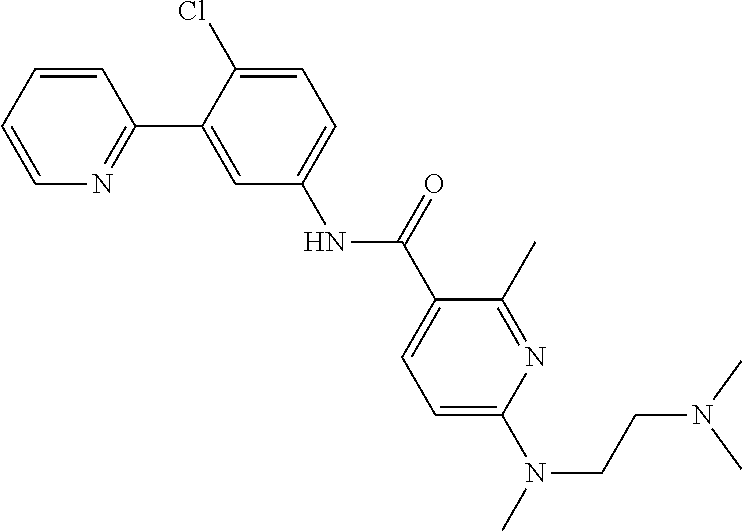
CN(C)CCN(C1=CC=C(C(NC2=CC=C(Cl)C(C3=NC=CC=C3)=C2)=O)C(C)=N1)C
